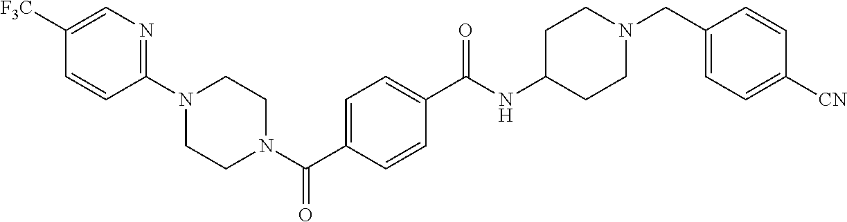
C1(N2CCN(C(C3=CC=C(C(NC4CCN(CC5=CC=C([CN])C=C5)CC4)=O)C=C3)=O)CC2)=NC=C([F3C])C=C1
